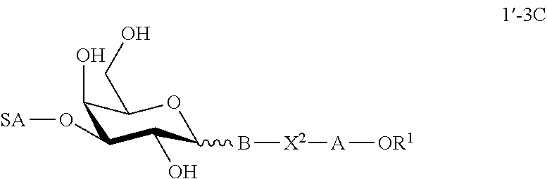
C1(O)C(O[SA])C(O)C(B[X2][A][OR1])OC1CO
